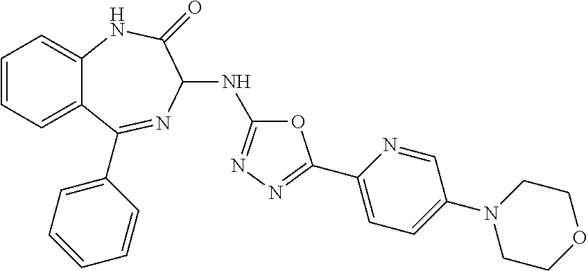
C1=CC=C2C(=C1)NC(=O)C(NC1=NN=C(C3=CC=C(N4CCOCC4)C=N3)O1)N=C2C1=CC=CC=C1
